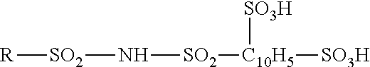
[SO2](N[SO2][C10H5]([SO3H])[SO3H])[R]
